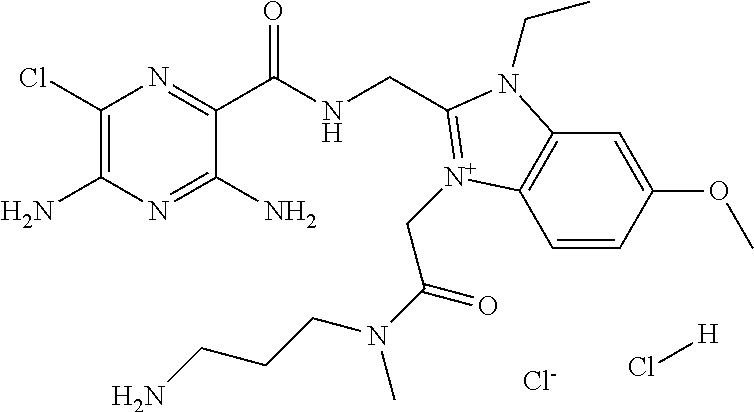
C1(Cl)=C(N)N=C(N)C(C(NCC2=[N+](CC(=O)N(CCCN)C)C3=C(C=C(OC)C=C3)N2CC)=O)=N1.Cl[H].[Cl-]
